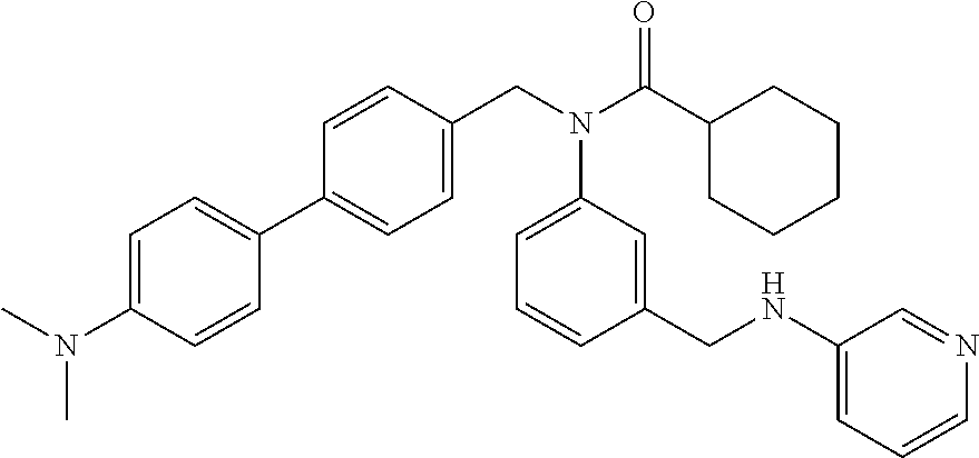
C1=CC(CN(C(C2CCCCC2)=O)C2=CC=CC(CNC3=CC=CN=C3)=C2)=CC=C1C1=CC=C(N(C)C)C=C1
